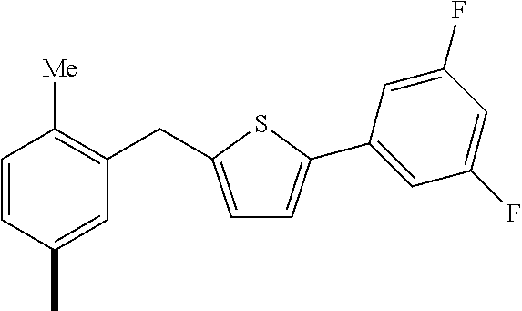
C1=CC(C)=CC(CC2=CC=C(C3=CC(F)=CC(F)=C3)S2)=C1[Me]
